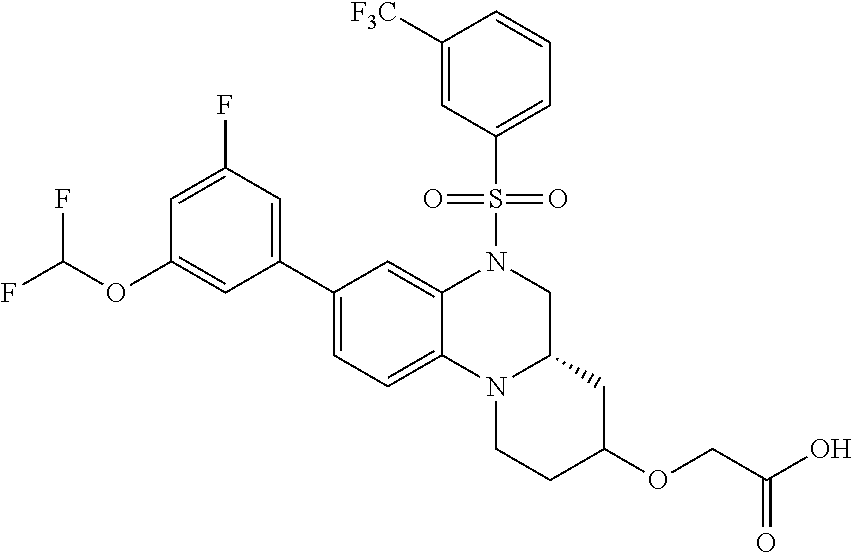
C1(C2=CC(F)=CC(OC(F)F)=C2)=CC=C2C(=C1)N(S(=O)(=O)C1=CC=CC([F3C])=C1)CC1N2CCC(OCC(O)=O)C1
